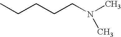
CCCCCN(C)C
